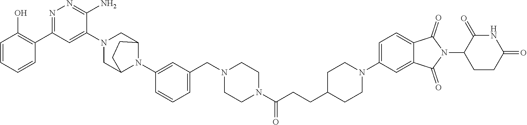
C1=CC=CC(C2=NN=C(N)C(N3CC4N(C5=CC(CN6CCN(C(CCC7CCN(C8=CC=C9C(=C8)C(=O)N(C8CCC(=O)NC8=O)C9=O)CC7)=O)CC6)=CC=C5)C(C3)CC4)=C2)=C1O
